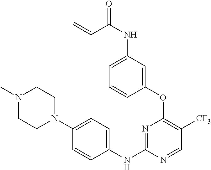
C1(OC2=C([CF3])C=NC(NC3=CC=C(N4CCN(C)CC4)C=C3)=N2)=CC(NC(=O)C=C)=CC=C1
